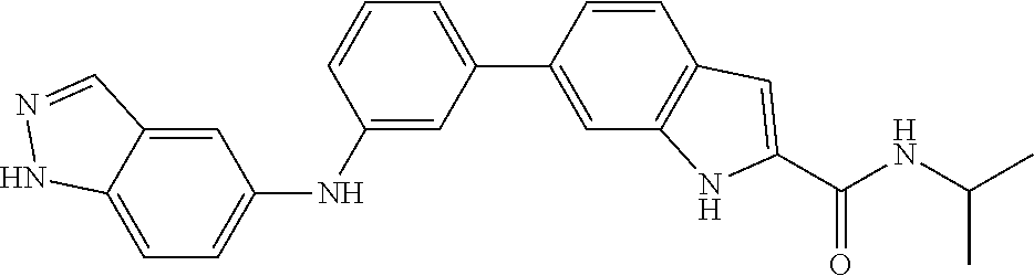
C1(NC2=CC=C3C(=C2)C=NN3)=CC(C2=CC3=C(C=C2)C=C(C(NC(C)C)=O)N3)=CC=C1
